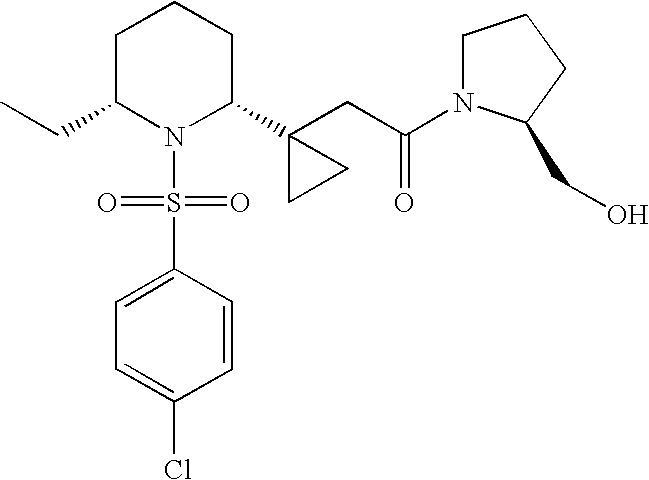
C1C(CC)N(S(=O)(=O)C2=CC=C(Cl)C=C2)C(C2(CC(=O)N3CCCC3CO)CC2)CC1
